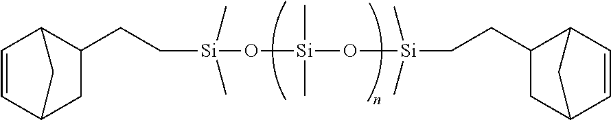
C1=CC2CC(CC[Si](O[Si](O[Si](CCC3CC4C=CC3C4)(C)C)(C)C)(C)C)C1C2
